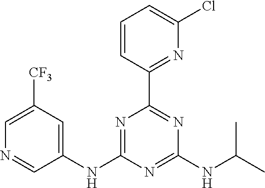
C1=CC(C2=NC(NC(C)C)=NC(NC3=CC([CF3])=CN=C3)=N2)=NC(Cl)=C1
